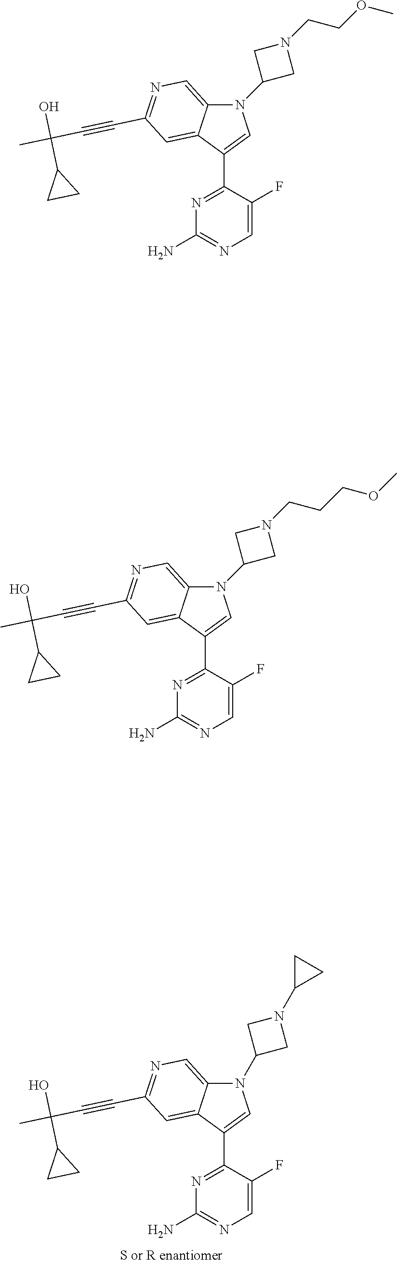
N1(C2CN(C3CC3)C2)C2=CN=C(C#CC(C)(O)C3CC3)C=C2C(C2=NC(N)=NC=C2F)=C1.N1(C2CN(CCOC)C2)C2=CN=C(C#CC(C)(O)C3CC3)C=C2C(C2=NC(N)=NC=C2F)=C1.N1(C2CN(CCCOC)C2)C2=CN=C(C#CC(C)(O)C3CC3)C=C2C(C2=NC(N)=NC=C2F)=C1
